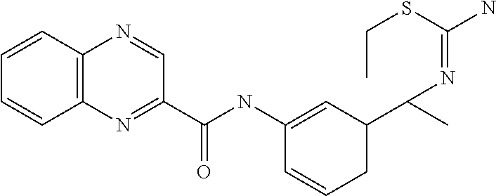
C1(NC(C2=NC3=C(N=C2)C=CC=C3)=O)=CC(C(C)N=C(SCC)N)CC=C1
